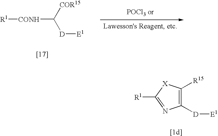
[D]([E1])C([COR15])[CONH][R1].C1([D][E1])=C([R15])[X]C([R1])=N1
